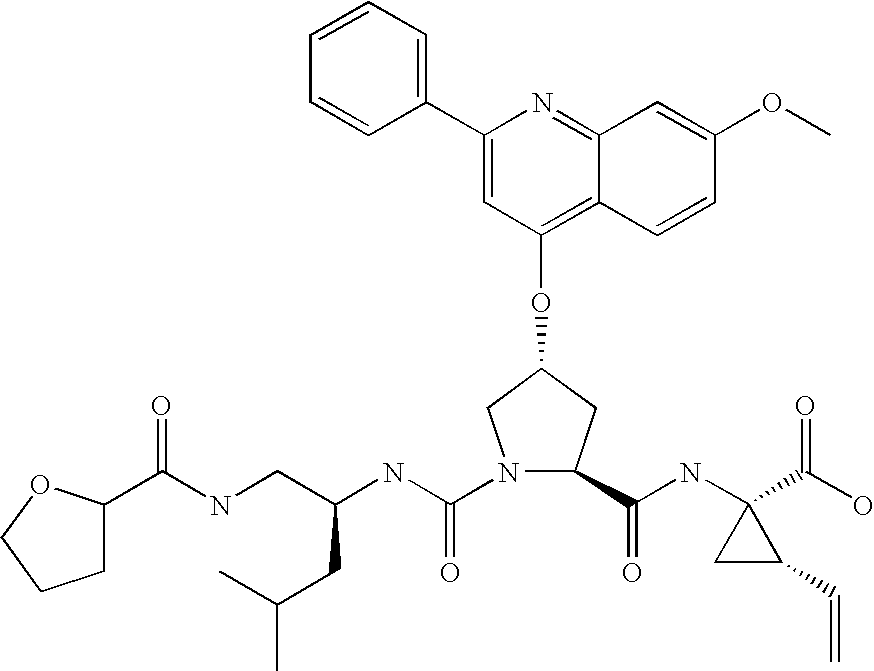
C1(C2=CC=CC=C2)=CC(OC2CC(C(NC3(C(O)=O)CC3C=C)=O)N(C(NC(CNC(=O)C3CCCO3)CC(C)C)=O)C2)=C2C(=N1)C=C(OC)C=C2
